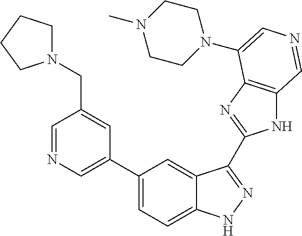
C1(C2=CN=CC(CN3CCCC3)=C2)=CC=C2C(=C1)C(C1=NC3=C(N1)C=NC=C3N1CCN(C)CC1)=NN2
